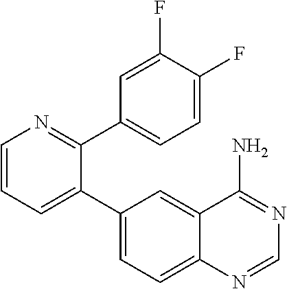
C1=CC=C(C2=CC=C3C(=C2)C(N)=NC=N3)C(C2=CC=C(F)C(F)=C2)=N1
